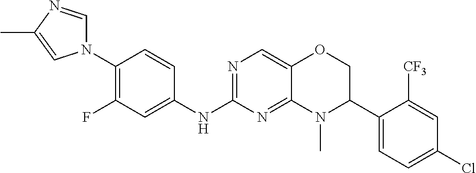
C1(N2C=NC(C)=C2)=C(F)C=C(NC2=NC=C3C(=N2)N(C)C(C2=CC=C(Cl)C=C2[CF3])CO3)C=C1
